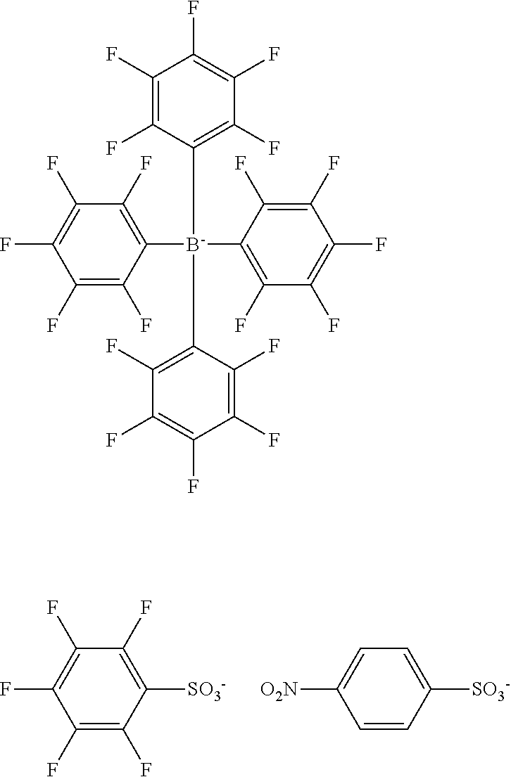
C1([SO3-])=C(F)C(F)=C(F)C(F)=C1F.C1([SO3-])=CC=C([O2N])C=C1.C1(F)=C(F)C([B-](C2=C(F)C(F)=C(F)C(F)=C2F)(C2=C(F)C(F)=C(F)C(F)=C2F)C2=C(F)C(F)=C(F)C(F)=C2F)=C(F)C(F)=C1F
